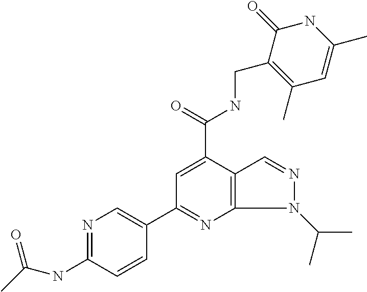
N1=C(NC(C)=O)C=CC(C2=NC3=C(C(C(NCC4=C(C)C=C(C)NC4=O)=O)=C2)C=NN3C(C)C)=C1
